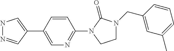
N1N=CC(C2=CN=C(N3C(=O)N(CC4=CC(C)=CC=C4)CC3)C=C2)=C1
